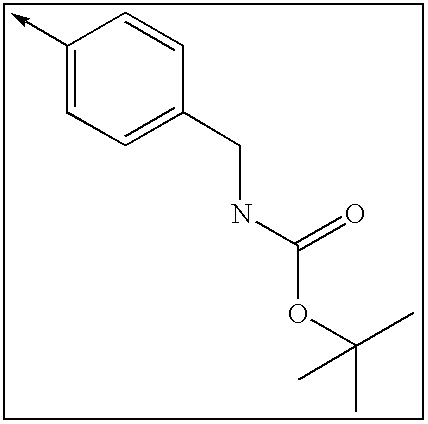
C1(->C)=CC=C(CNC(=O)OC(C)(C)C)C=C1
